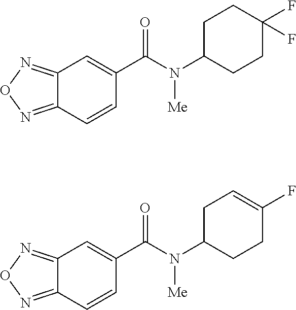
C12=NON=C1C=CC(C(N(C1CCC(F)(F)CC1)[Me])=O)=C2.C12=NON=C1C=CC(C(N(C1CCC(F)=CC1)[Me])=O)=C2
